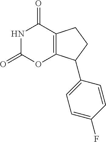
C12=C(CCC1C1=CC=C(F)C=C1)C(=O)NC(=O)O2
